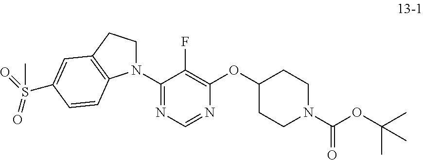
C1(N2CCC3=C2C=CC(S(=O)(=O)C)=C3)=NC=NC(OC2CCN(C(OC(C)(C)C)=O)CC2)=C1F
